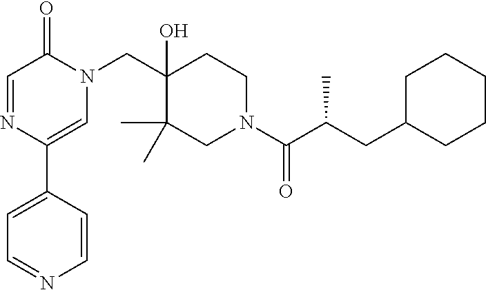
C(C1(O)C(C)(C)CN(C(C(CC2CCCCC2)C)=O)CC1)N1C(=O)C=NC(C2=CC=NC=C2)=C1
